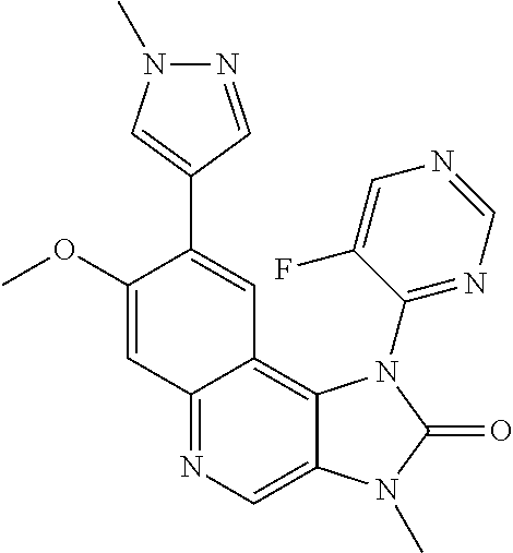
C12=NC=C3C(=C1C=C(C1=CN(C)N=C1)C(OC)=C2)N(C1=NC=NC=C1F)C(=O)N3C
